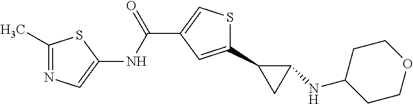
C1(C)=NC=C(NC(=O)C2=CSC(C3CC3NC3CCOCC3)=C2)S1
